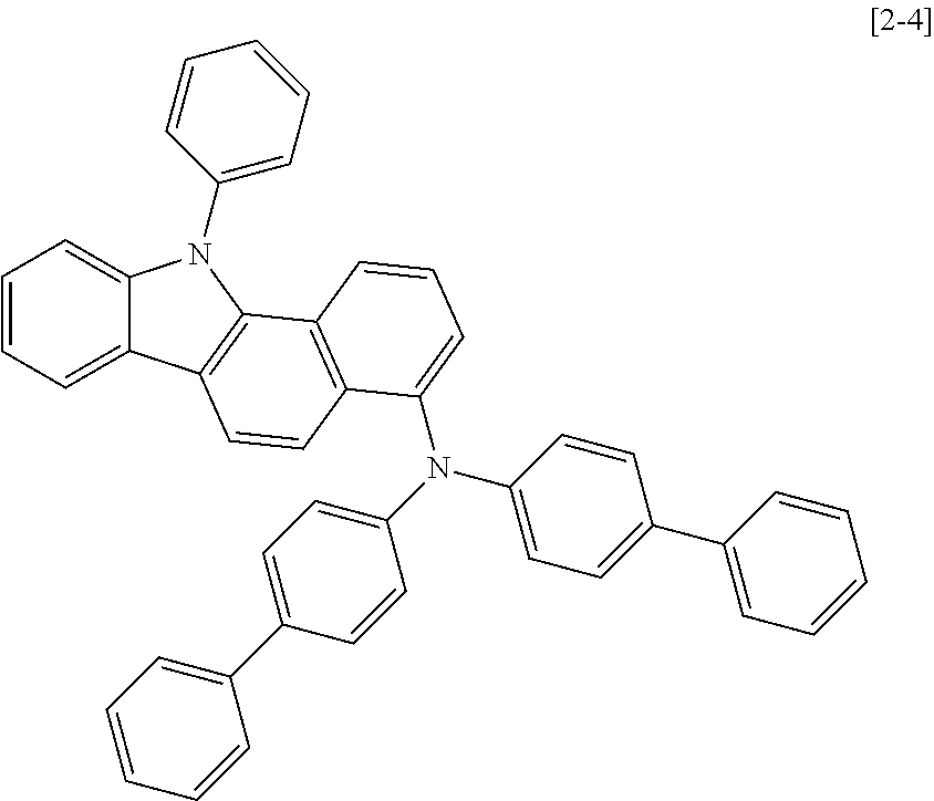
C1=CC=C2C(=C1)N(C1=CC=CC=C1)C1=C2C=CC2=C1C=CC=C2N(C1=CC=C(C2=CC=CC=C2)C=C1)C1=CC=C(C2=CC=CC=C2)C=C1
